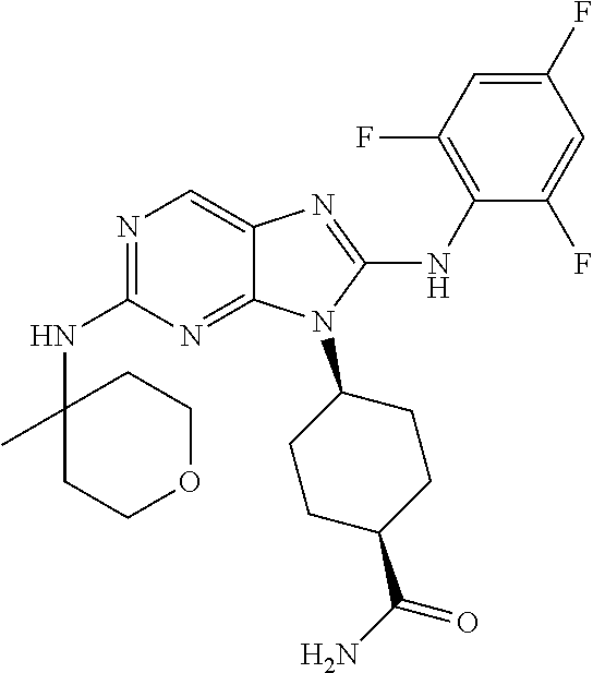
N1=C(NC2(C)CCOCC2)N=C2C(=C1)N=C(NC1=C(F)C=C(F)C=C1F)N2C1CCC(C(N)=O)CC1
